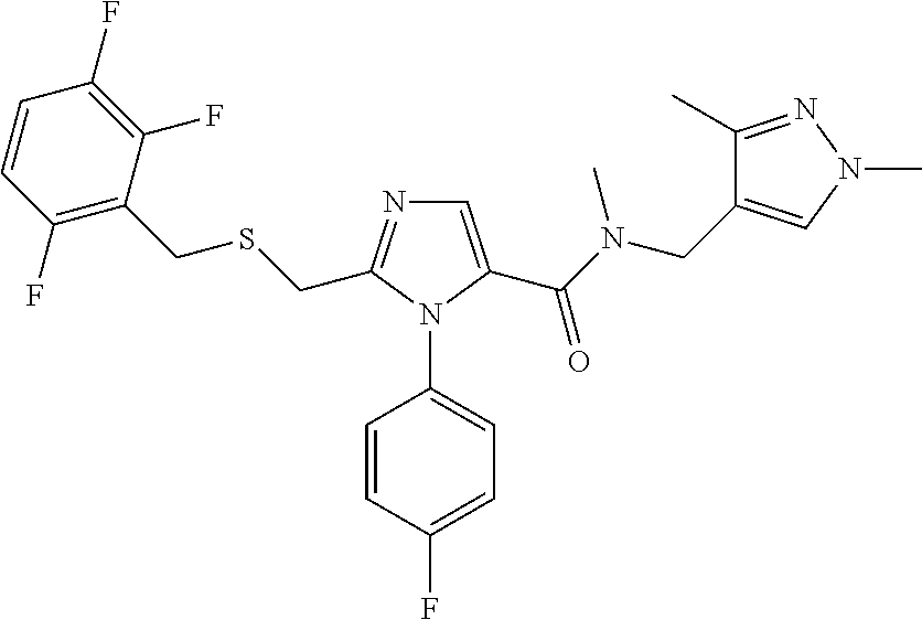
C1=C(C(N(CC2=CN(C)N=C2C)C)=O)N(C2=CC=C(F)C=C2)C(CSCC2=C(F)C=CC(F)=C2F)=N1
